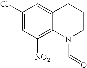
C1(Cl)=CC([NO2])=C2C(=C1)CCCN2C=O
